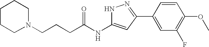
C(NC1=CC(C2=CC(F)=C(OC)C=C2)=NN1)(=O)CCCN1CCCCC1
